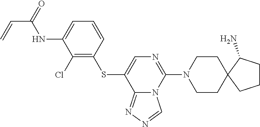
C1CN(C2=NC=C(SC3=C(Cl)C(NC(C=C)=O)=CC=C3)C3=NN=CN23)CCC12C(N)CCC2
